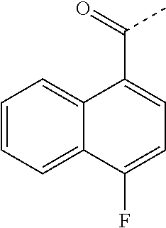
C1=CC=C2C(=C1)C(C(=O)C)=CC=C2F
